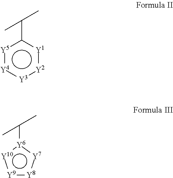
[Y5]1[Y4][Y3][Y2][Y1]C1C(C)C.[Y9]1:[Y8]:[Y7]:[Y6](C(C)C):[Y10]:1
